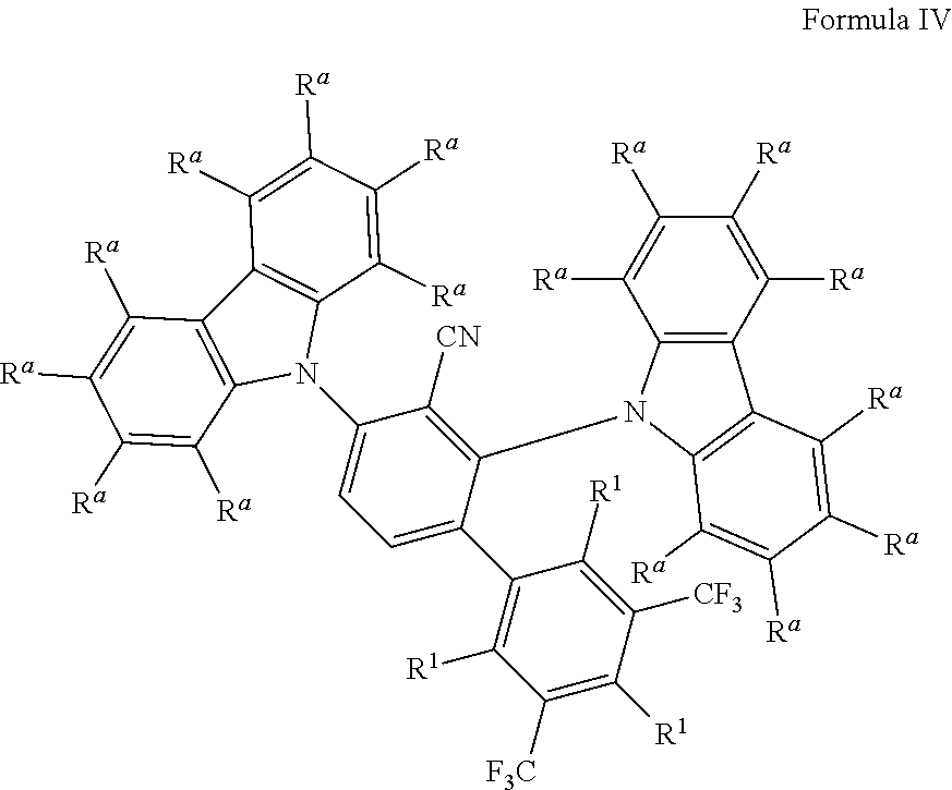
C1(N2C3=C(C4=C2C([Ra])=C([Ra])C([Ra])=C4[Ra])C([Ra])=C([Ra])C([Ra])=C3[Ra])=CC=C(C2=C([R1])C([F3C])=C([R1])C([CF3])=C2[R1])C(N2C3=C(C4=C2C([Ra])=C([Ra])C([Ra])=C4[Ra])C([Ra])=C([Ra])C([Ra])=C3[Ra])=C1[CN]
